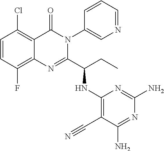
C1=CC(F)=C2C(=C1Cl)C(=O)N(C1=CN=CC=C1)C(C(CC)NC1=C(C#N)C(N)=NC(N)=N1)=N2
